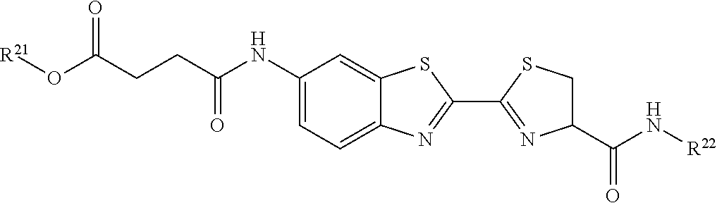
[R21]OC(CCC(NC1=CC=C2C(=C1)SC(C1=NC(C(N[R22])=O)CS1)=N2)=O)=O
